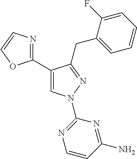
C1(C2=CN(C3=NC=CC(N)=N3)N=C2CC2=CC=CC=C2F)=NC=CO1
